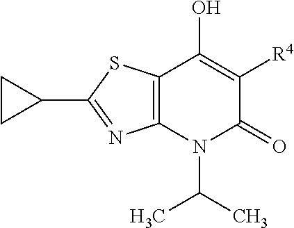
C12=C(N(C(C)C)C(=O)C([R4])=C1O)N=C(C1CC1)S2
